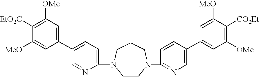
C1(N2CCN(C3=NC=C(C4=CC([OMe])=C([CO2Et])C([MeO])=C4)C=C3)CCC2)=CC=C(C2=CC([OMe])=C([EtO2C])C([MeO])=C2)C=N1
